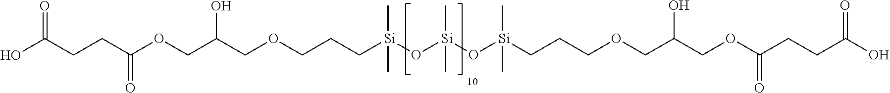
OC(CCC(OCC(COCCC[Si](O[Si](O[Si](CCCOCC(COC(CCC(=O)O)=O)O)(C)C)(C)C)(C)C)O)=O)=O
